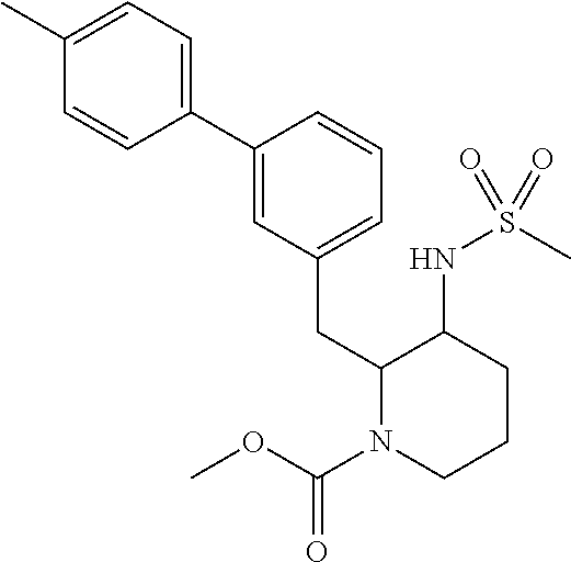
C1(C)=CC=C(C2=CC(CC3N(C(=O)OC)CCCC3NS(C)(=O)=O)=CC=C2)C=C1
